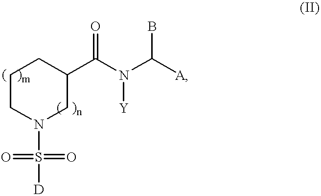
C1(C(N(C([A])B)[Y])=O)CN(S([D])(=O)=O)CCC1
